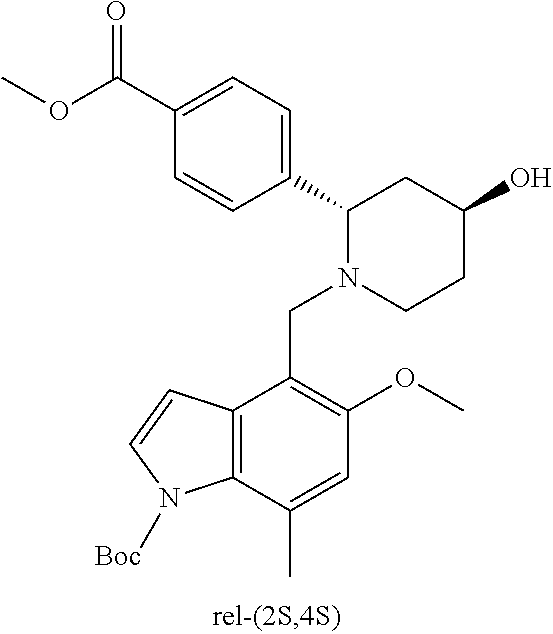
C1=CC(C2N(CC3=C(OC)C=C(C)C4=C3C=CN4[Boc])CCC(O)C2)=CC=C1C(OC)=O
